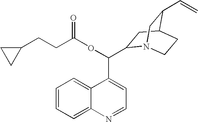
C(OC(=O)CCC1CC1)(C1=CC=NC2=CC=CC=C12)C1N2CCC(C1)C(C=C)C2
